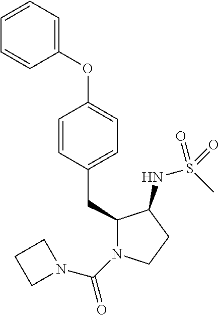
C1(CC2=CC=C(OC3=CC=CC=C3)C=C2)N(C(N2CCC2)=O)CCC1NS(C)(=O)=O
